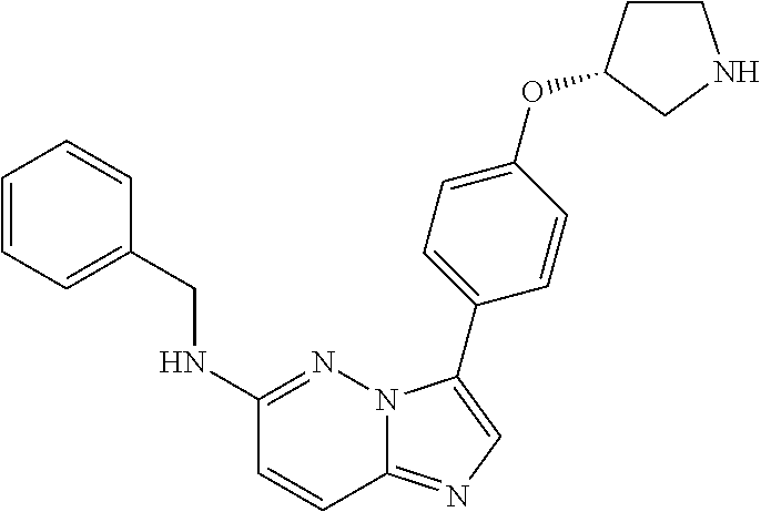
C1(NCC2=CC=CC=C2)=NN2C(=NC=C2C2=CC=C(OC3CCNC3)C=C2)C=C1
